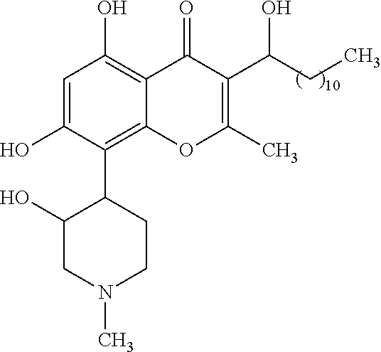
C1=C(O)C(C2C(O)CN(C)CC2)=C2C(=C1O)C(=O)C(C(CC)O)=C(C)O2
